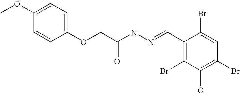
C1(OCC(NN=CC2=C(Br)C(O)=C(Br)C=C2Br)=O)=CC=C(OC)C=C1
